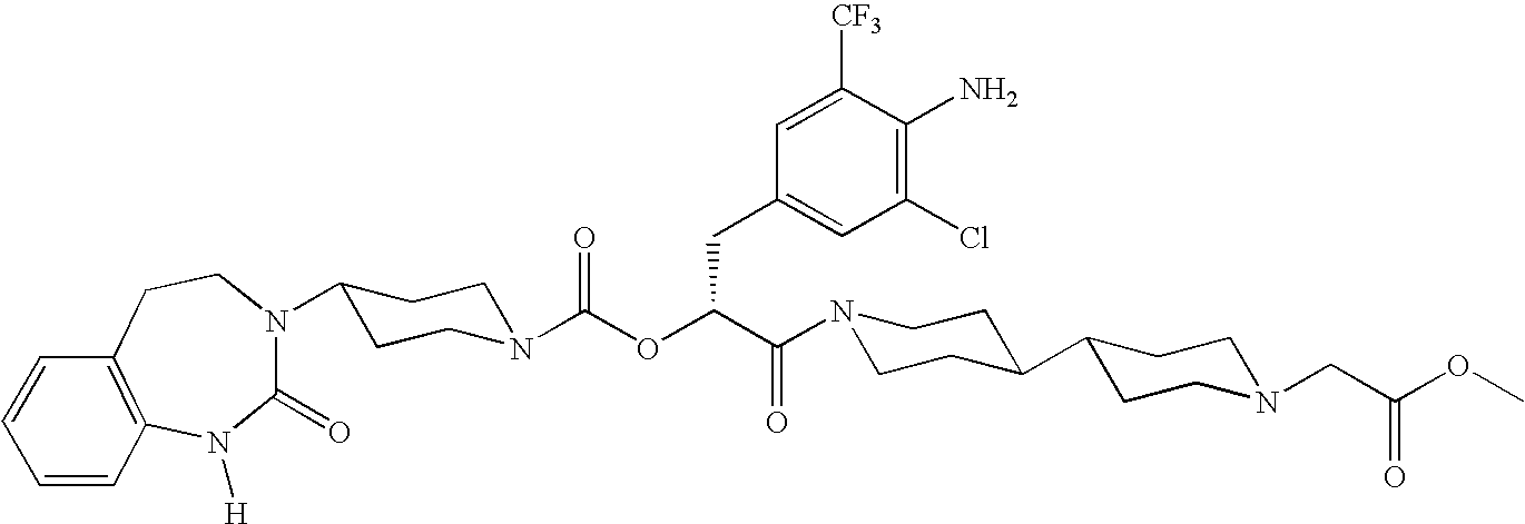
N1(C(C(CC2=CC(Cl)=C(N)C([CF3])=C2)OC(=O)N2CCC(N3C(=O)N([H])C4=C(CC3)C=CC=C4)CC2)=O)CCC(C2CCN(CC(OC)=O)CC2)CC1
